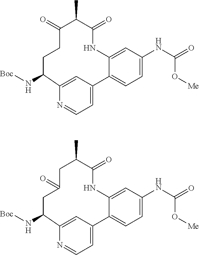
N(C1CCC(=O)C(C)C(=O)NC2=CC(NC(=O)O[Me])=CC=C2C2=CC=NC1=C2)[Boc].N(C1CC(=O)CC(C)C(=O)NC2=CC(NC(=O)O[Me])=CC=C2C2=CC=NC1=C2)[Boc]
